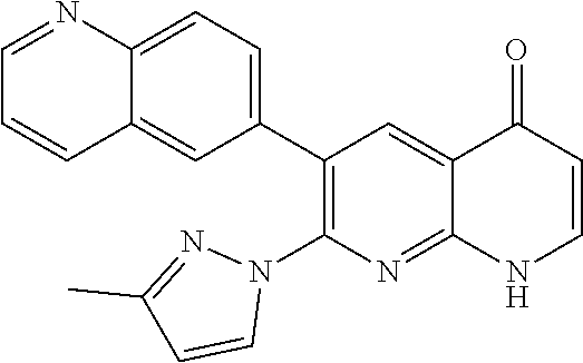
C12=CC=C(C3=C(N4N=C(C)C=C4)N=C4C(=C3)C(=O)C=CN4)C=C1C=CC=N2
